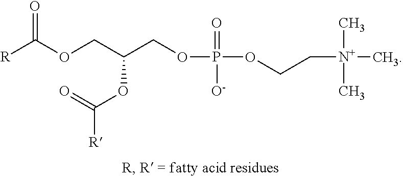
O=C(OCC(COP(OCC[N+](C)(C)C)(=O)[O-])OC([R])=O)[R]
